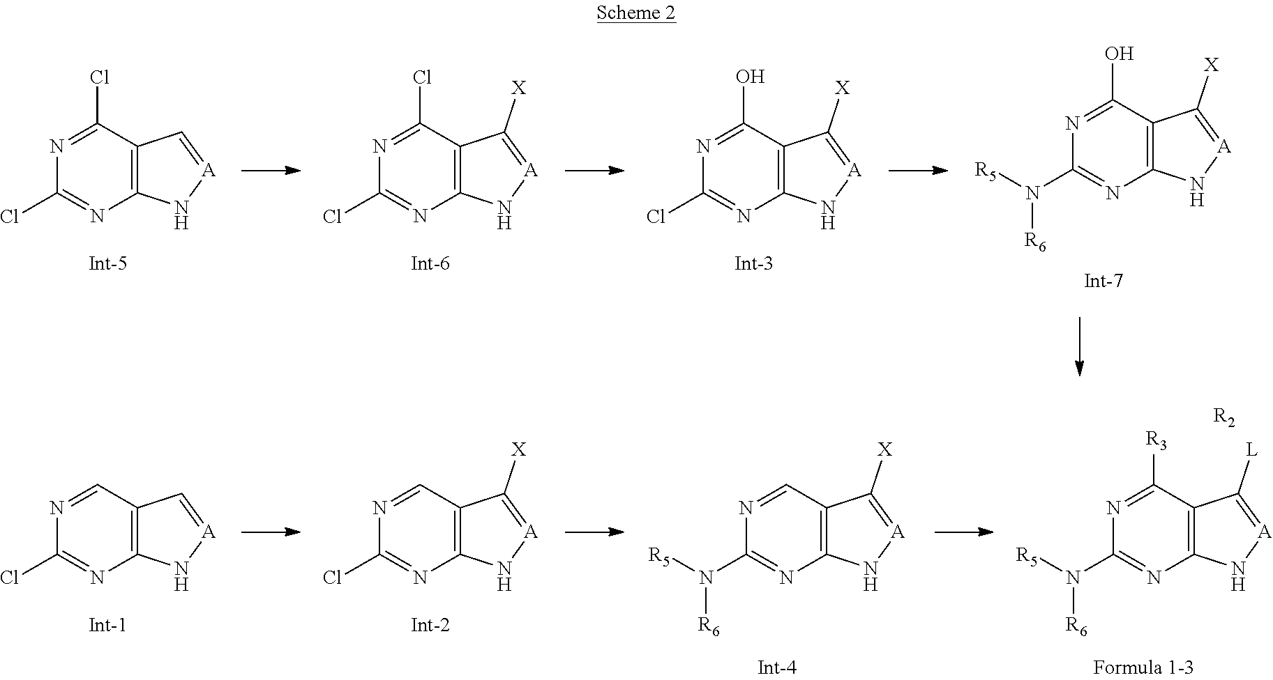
C12=C(C(Cl)=NC(Cl)=N1)C=[A]N2.C12=C(C(Cl)=NC(Cl)=N1)C([X])=[A]N2.C12=C(C(O)=NC(Cl)=N1)C([X])=[A]N2.C12=C(C(O)=NC(N([R5])[R6])=N1)C([X])=[A]N2.C12=C(C=NC(Cl)=N1)C=[A]N2.C12=C(C=NC(Cl)=N1)C([X])=[A]N2.C12=C(C([R3])=NC(N([R5])[R6])=N1)C([L])=[A]N2.[R2].C12=C(C=NC(N([R5])[R6])=N1)C([X])=[A]N2
